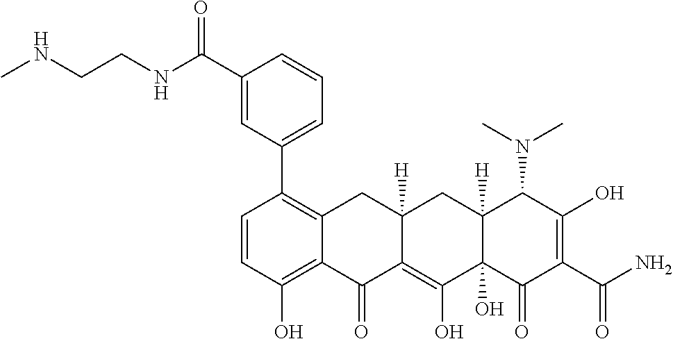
C1=CC(O)=C2C(=C1C1=CC=CC(C(NCCNC)=O)=C1)CC1([H])C(=C(O)C3(O)C([H])(C1)C(N(C)C)C(O)=C(C(=O)N)C3=O)C2=O
